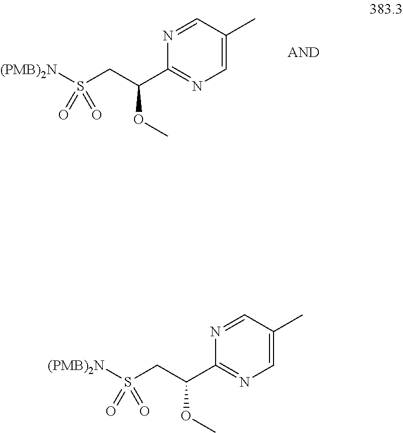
C1=C(C)C=NC(C(CS([(PMB)2N])(=O)=O)OC)=N1.C1=C(C)C=NC(C(CS([(PMB)2N])(=O)=O)OC)=N1
